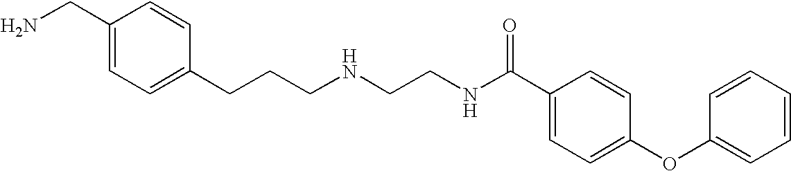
C1(CN)=CC=C(CCCNCCNC(C2=CC=C(OC3=CC=CC=C3)C=C2)=O)C=C1
